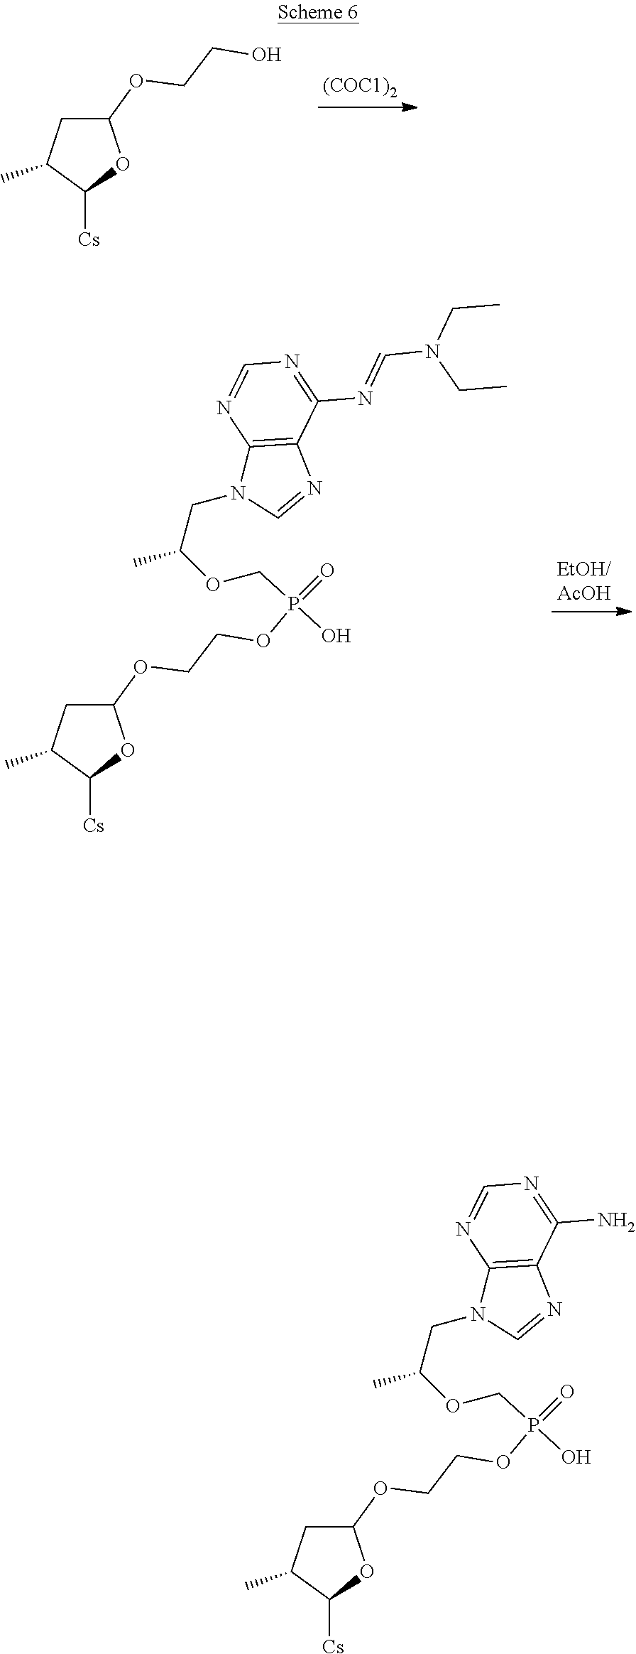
C1(OCCOP(=O)(COC(C)CN2C=NC3=C2N=CN=C3N)O)CC(C)C([Cs])O1.C1(OCCO)CC(C)C([Cs])O1.C1(OCCOP(=O)(COC(C)CN2C=NC3=C2N=CN=C3N=CN(CC)CC)O)CC(C)C([Cs])O1
